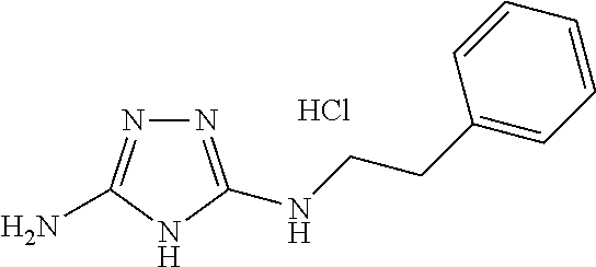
N1=C(NCCC2=CC=CC=C2)NC(N)=N1.Cl
